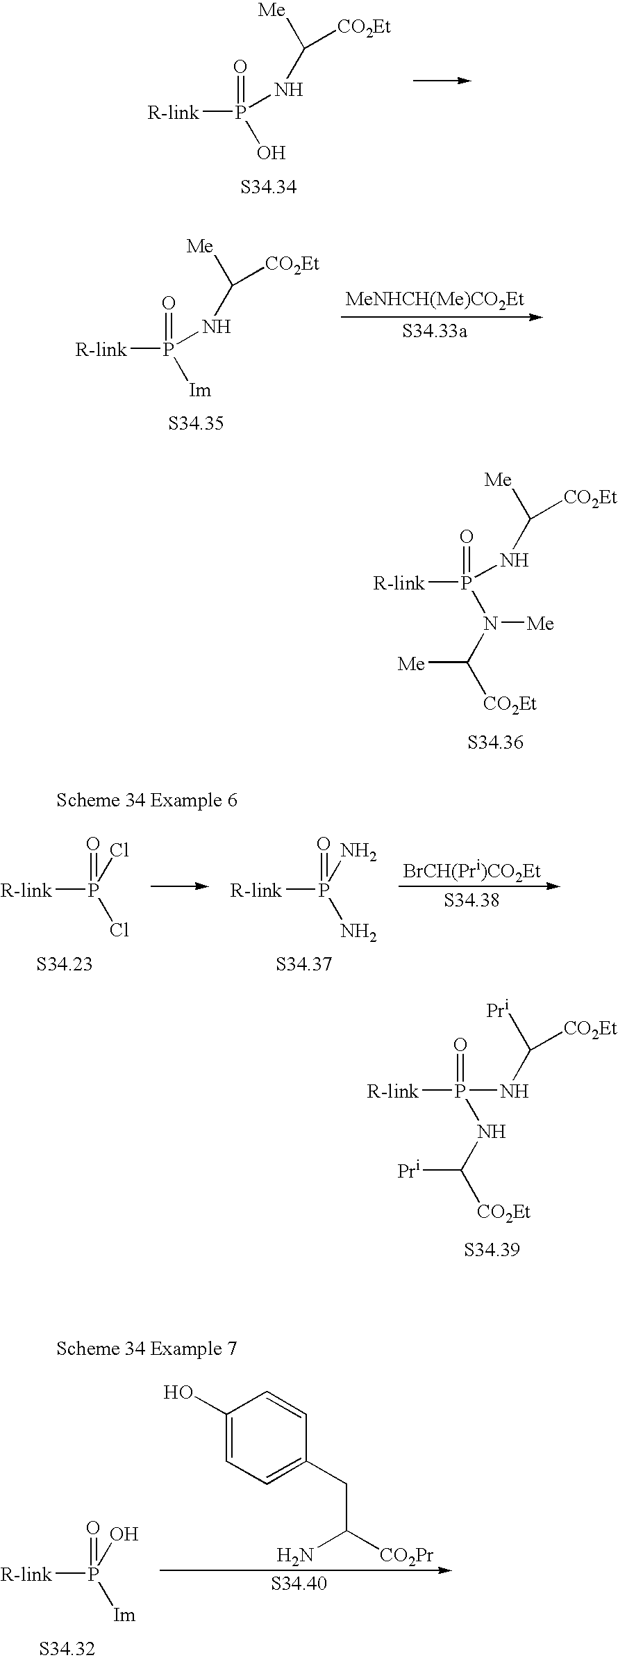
[R-link]P(O)(=O)NC([CO2Et])[Me].[R-link]P([Im])(=O)NC([CO2Et])[Me].[MeNHCH(Me)CO2Et].[R-link]P(N(C([CO2Et])[Me])[Me])(=O)NC([CO2Et])[Me].[R-link]P(Cl)(=O)Cl.[R-link]P(N)(=O)N.[BrCH(Pri)CO2Et].[R-link]P(NC([CO2Et])[Pr])(=O)NC([CO2Et])[Pr].[R-link]P([Im])(=O)O.C1(O)=CC=C(CC([CO2Pr])N)C=C1
